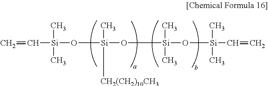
C([Si](O[Si](O[Si](O[Si](C=C)(C)C)(C)C)(C)[CH2(CH2)10CH3])(C)C)=C
